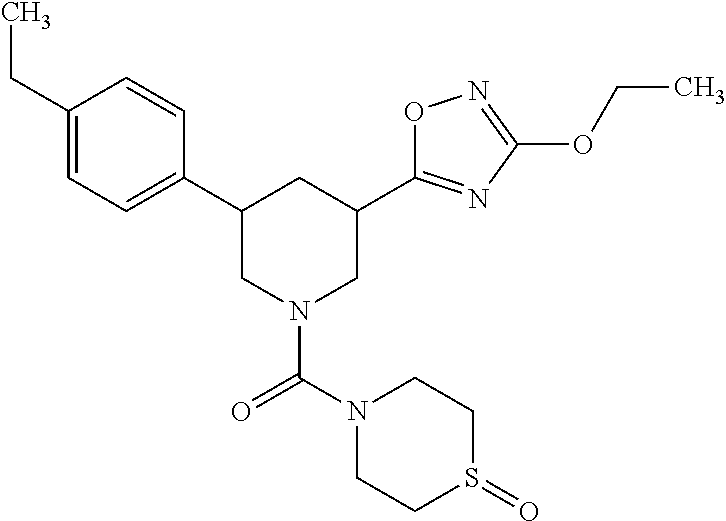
C1(CC)=CC=C(C2CN(C(=O)N3CCS(=O)CC3)CC(C3=NC(OCC)=NO3)C2)C=C1
